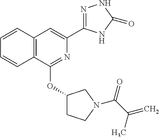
C1(OC2=NC(C3=NNC(=O)N3)=CC3=C2C=CC=C3)CCN(C(C(=C)C)=O)C1
